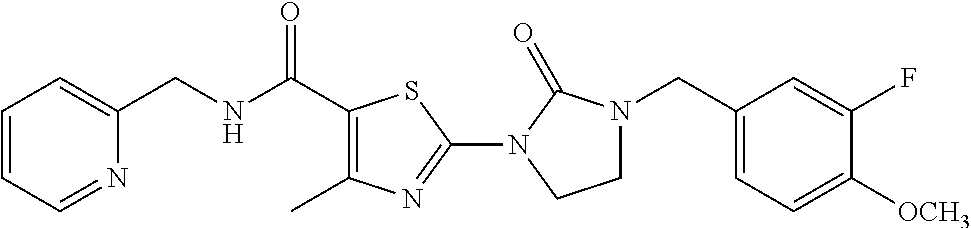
C1(CNC(C2=C(C)N=C(N3C(=O)N(CC4=CC=C([OCH3])C(F)=C4)CC3)S2)=O)=CC=CC=N1
